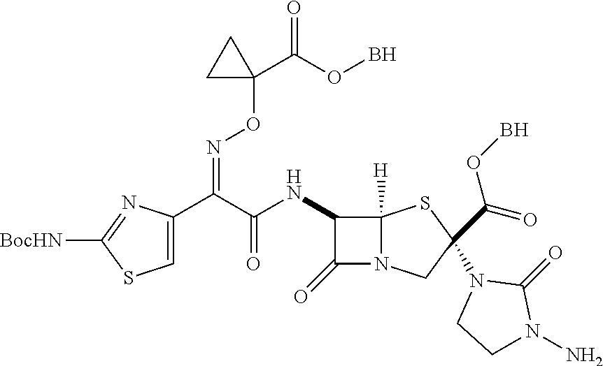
C1=C(C(C(=O)NC2C(=O)N3C2([H])SC(N2CCN(N)C2=O)(C(=O)OB)C3)=NOC2(C(OB)=O)CC2)N=C([BocHN])S1
